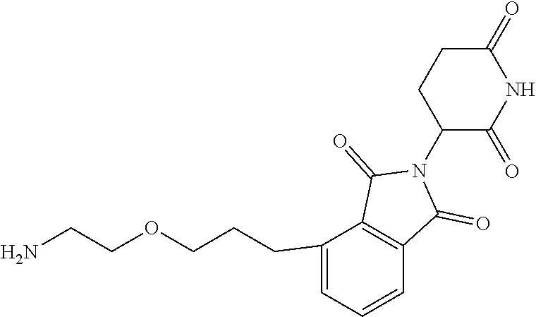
C1(CCCOCCN)=CC=CC2=C1C(=O)N(C1C(=O)NC(=O)CC1)C2=O
